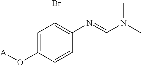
C1=C(O[A])C(C)=CC(N=CN(C)C)=C1Br
